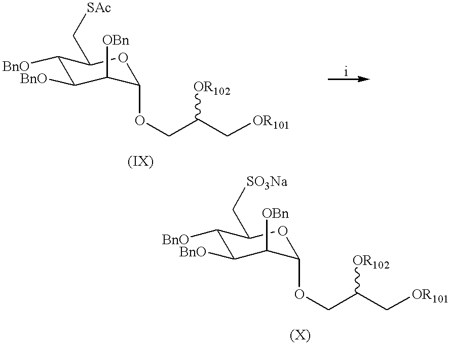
C1([OBn])C(OCC([OR102])C[OR101])OC(C[SAc])C([BnO])C1[BnO].C1([OBn])C(OCC([OR102])C[OR101])OC(C[SO3Na])C([BnO])C1[BnO]
